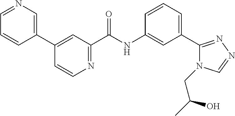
C1=CC(C2=CC(C(NC3=CC(C4=NN=CN4CC(C)O)=CC=C3)=O)=NC=C2)=CN=C1
